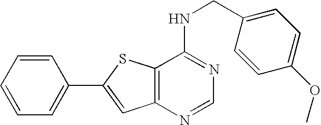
C12=C(N=CN=C1NCC1=CC=C(OC)C=C1)C=C(C1=CC=CC=C1)S2
